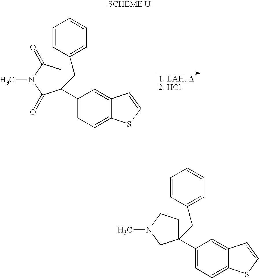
C1(C2(CC3=CC=CC=C3)CC(=O)N(C)C2=O)=CC=C2C(=C1)C=CS2.C1(C2(CC3=CC=CC=C3)CCN(C)C2)=CC=C2C(=C1)C=CS2
